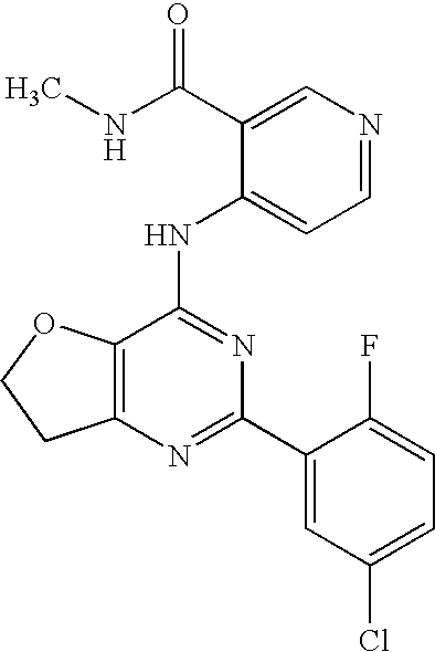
C12=C(OCC1)C(NC1=CC=NC=C1C(NC)=O)=NC(C1=CC(Cl)=CC=C1F)=N2
